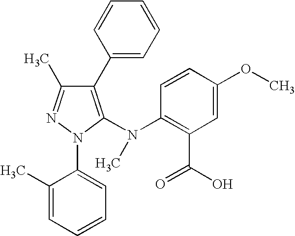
C1(C2=CC=CC=C2)=C(N(C2=C(C(=O)O)C=C(OC)C=C2)C)N(C2=CC=CC=C2C)N=C1C
